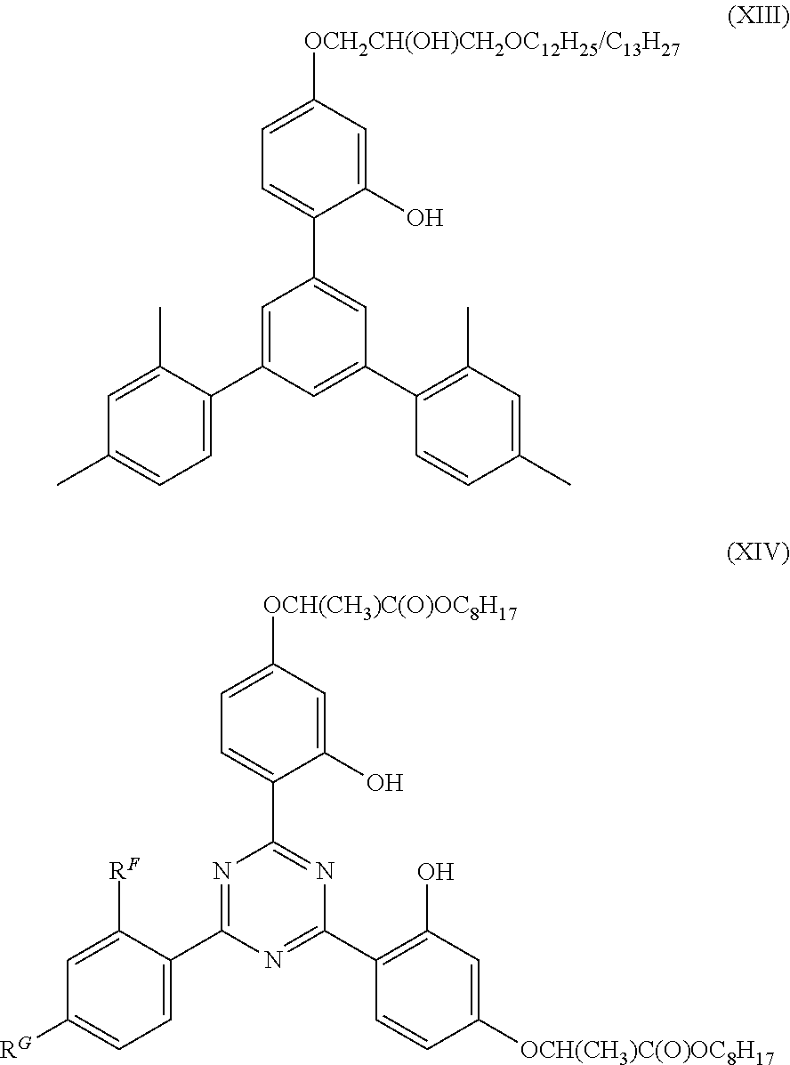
C1=C(C)C(C2=CC(C3=CC=C([OCH2CH(OH)CH2OC12H25/C13H27])C=C3O)=CC(C3=C(C)C=C(C)C=C3)=C2)=CC=C1C.C1=C([RF])C(C2=NC(C3=CC=C([OCH(CH3)C(O)OC8H17])C=C3O)=NC(C3=C(O)C=C([OCH(CH3)C(O)OC8H17])C=C3)=N2)=CC=C1[RG]
